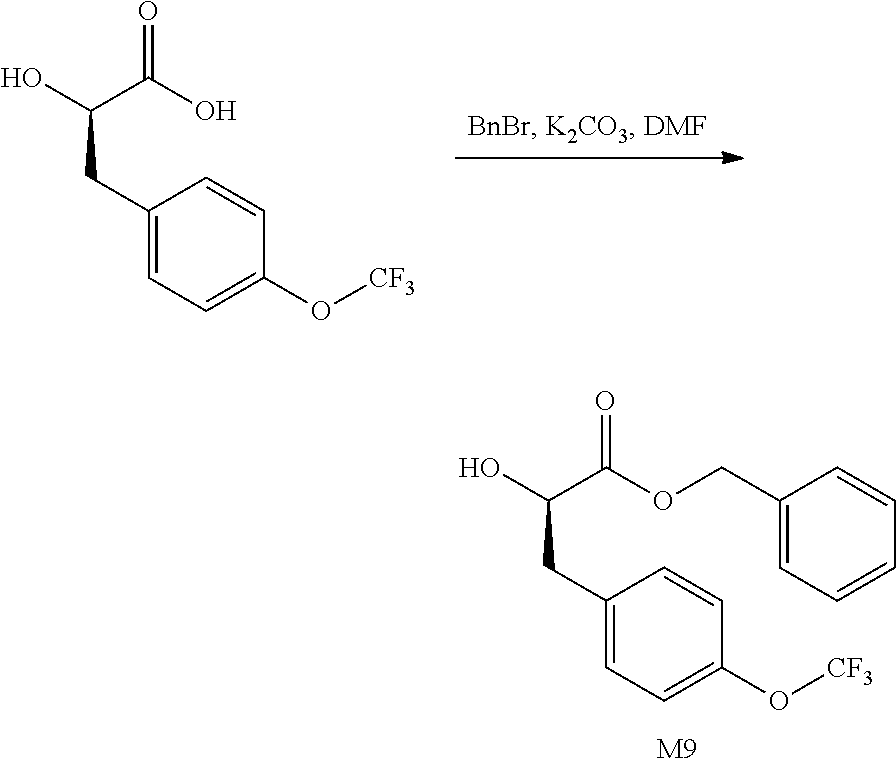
C1(CC(C(O)=O)O)=CC=C(O[CF3])C=C1.C1(CC(C(OCC2=CC=CC=C2)=O)O)=CC=C(O[CF3])C=C1.[M9]
